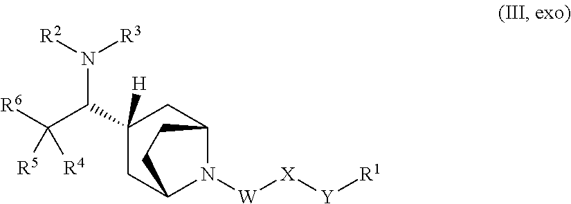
C1(C(C([R6])([R5])[R4])N([R2])[R3])([H])CC2N([W][X][Y][R1])C(C1)CC2
